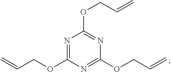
N1=C(OCC=C)N=C(OCC=C)N=C1OCC=C
